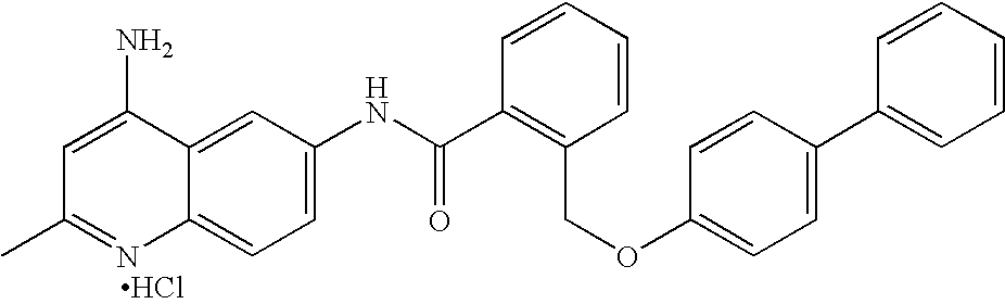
CC1=NC2=CC=C(NC(C3=C(COC4=CC=C(C5=CC=CC=C5)C=C4)C=CC=C3)=O)C=C2C(N)=C1.Cl
